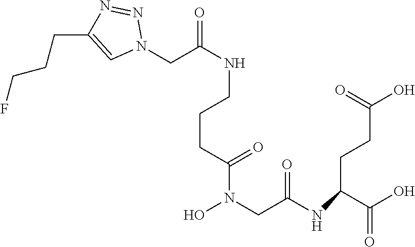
C(C(=O)NCCCC(N(O)CC(NC(C(=O)O)CCC(O)=O)=O)=O)N1N=NC(CCCF)=C1
